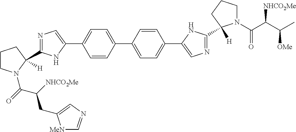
C1=CC(C2=CC=C(C3=CN=C(C4([H])N(C(C(C(C)[OMe])[NHCO2Me])=O)CCC4)N3)C=C2)=CC=C1C1=CN=C(C2([H])CCCN2C(=O)C([NHCO2Me])CC2=CN=C[MeN]2)N1
